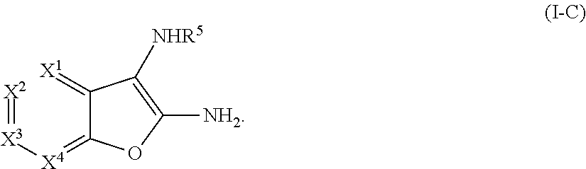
[X2]=[X3][X4]=C1C(=[X1])C([NHR5])=C([NH2])O1
